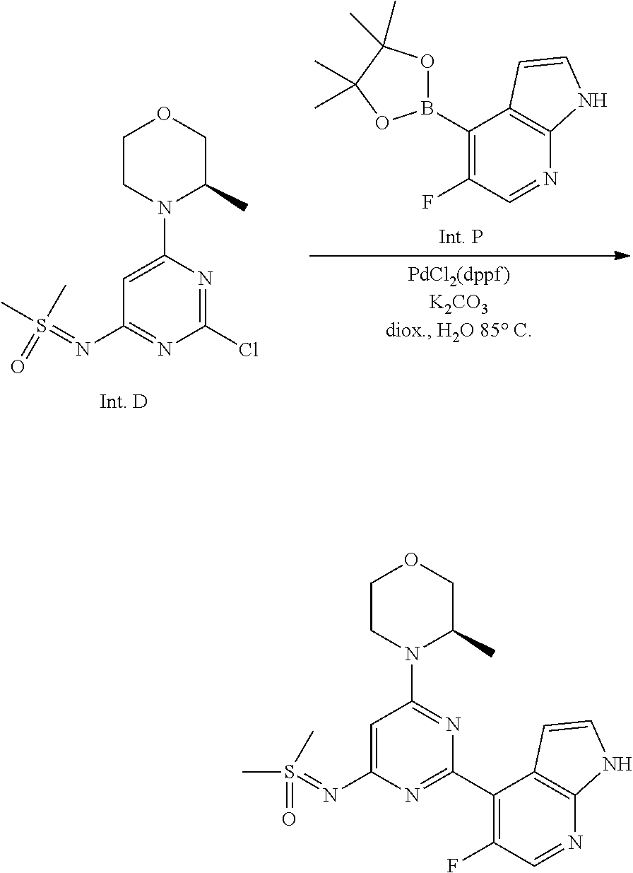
ClC1=NC(N2C(C)COCC2)=CC(N=S(=O)(C)C)=N1.C1(B2OC(C)(C)C(C)(C)O2)=C(F)C=NC2=C1C=CN2.C1(C2=NC(N=S(=O)(C)C)=CC(N3C(C)COCC3)=N2)=C(F)C=NC2=C1C=CN2
